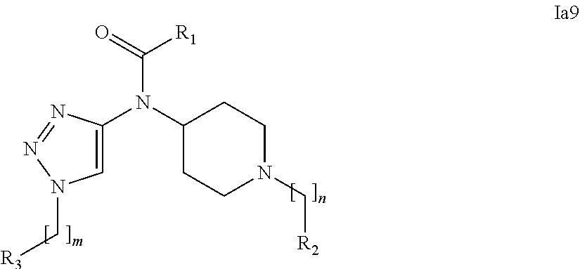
C1(N(C(=O)[R1])C2=CN(C[R3])N=N2)CCN(C[R2])CC1
